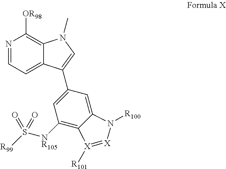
C1([OR98])=C2C(=CC=N1)C(C1=CC([NR105]S(=O)([R99])=O)=C3C(=C1)N([R100])[X]=[X]3[R101])=CN2C
